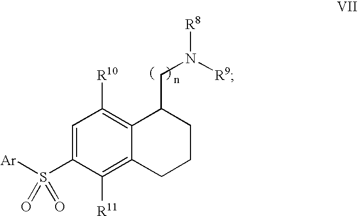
C1([R11])=C2C(=C([R10])C=C1S([Ar])(=O)=O)C(CN([R9])[R8])CCC2
